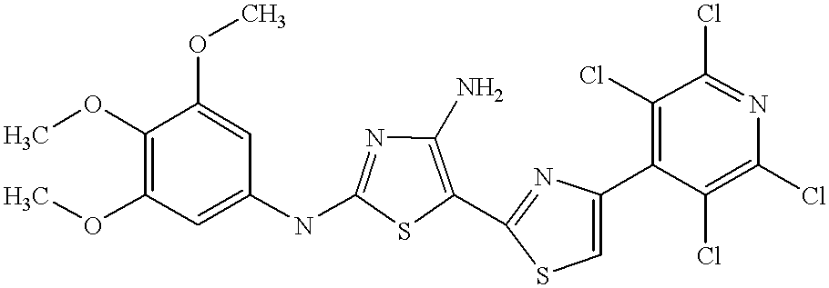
COC1=C(OC)C=C(NC2=NC(N)=C(C3=NC(C4=C(Cl)C(Cl)=NC(Cl)=C4Cl)=CS3)S2)C=C1OC
